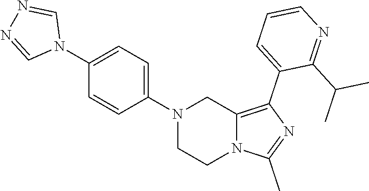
N1(C2=CC=C(N3C=NN=C3)C=C2)CCN2C(=C(C3=CC=CN=C3C(C)C)N=C2C)C1
